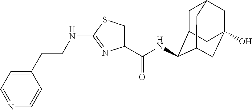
C1(CCNC2=NC(C(NC3C4CC5CC(O)(CC3C5)C4)=O)=CS2)=CC=NC=C1
